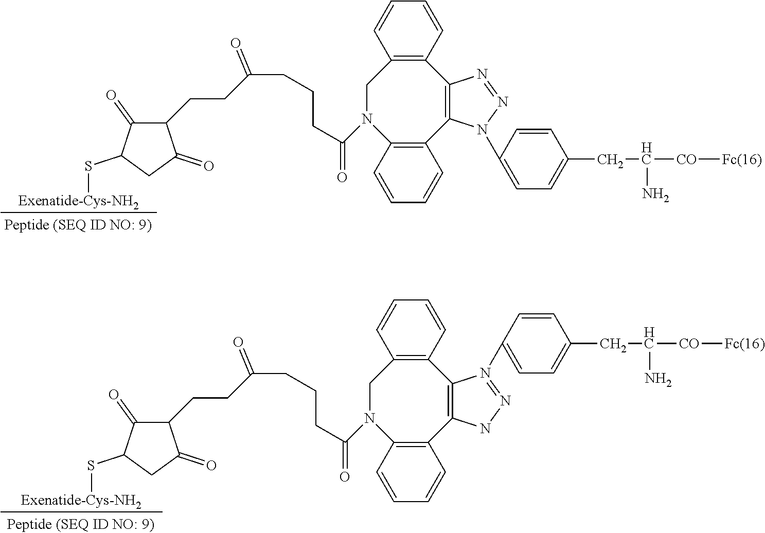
C1=C(N2C3=C(C4=C(CN(C(=O)CCCC(CCC5C(=O)C(S[Exenatide-Cys-NH2])CC5=O)=O)C5=C3C=CC=C5)C=CC=C4)N=N2)C=CC(CC(N)[CO][Fc(16)])=C1.C1N(C(=O)CCCC(CCC2C(=O)C(S[Exenatide-Cys-NH2])CC2=O)=O)C2=C(C3=C(C4=C1C=CC=C4)N(C1=CC=C(CC(N)[CO][Fc(16)])C=C1)=NN3)C=CC=C2
